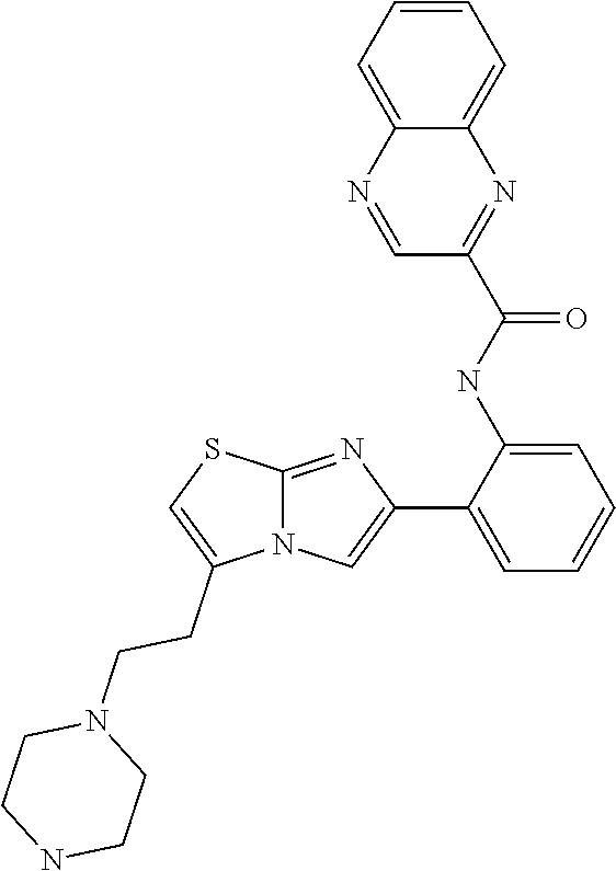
C12=NC(C3=CC=CC=C3NC(C3=NC4=CC=CC=C4N=C3)=O)=CN1C(CCN1CCNCC1)=CS2
